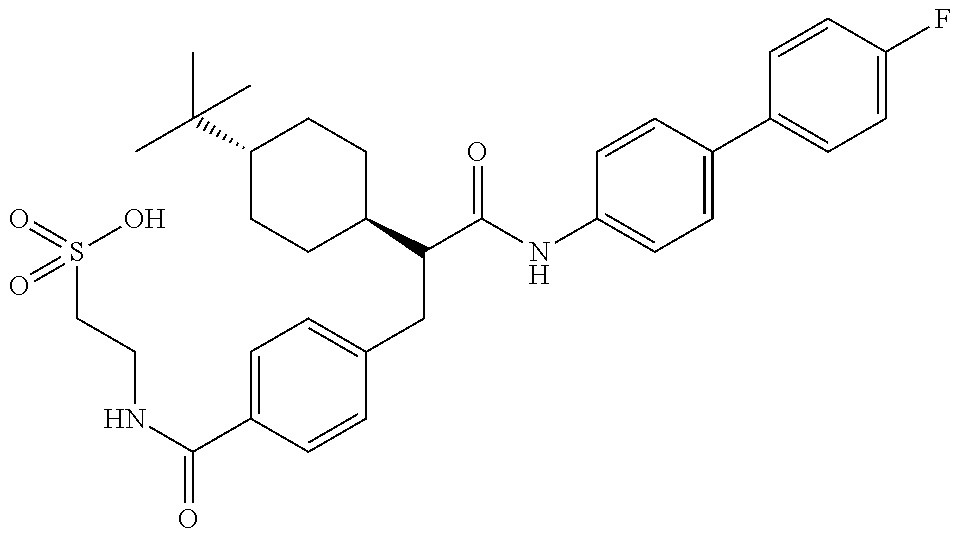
O=S(CCNC(C1=CC=C(CC(C(NC2=CC=C(C3=CC=C(F)C=C3)C=C2)=O)C2CCC(C(C)(C)C)CC2)C=C1)=O)(O)=O
